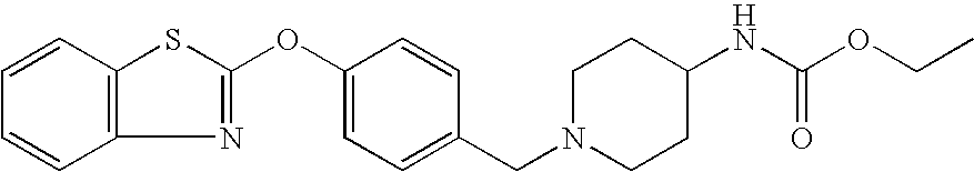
C1=CC2=C(C=C1)SC(OC1=CC=C(CN3CCC(NC(=O)OCC)CC3)C=C1)=N2
